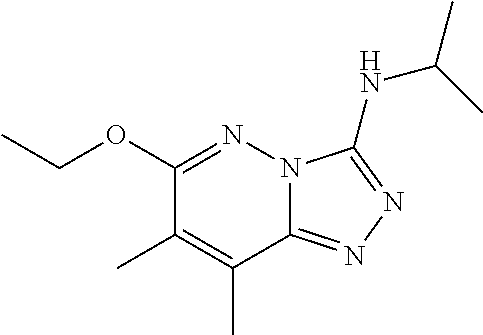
C(OC1=NN2C(=NN=C2NC(C)C)C(C)=C1C)C
